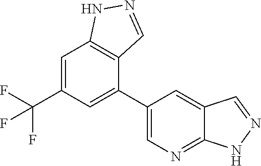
C1=C(C(F)(F)F)C=C(C2=CN=C3C(=C2)C=NN3)C2=C1NN=C2
